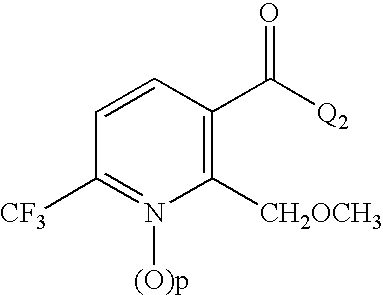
C1=CC(C([Q2])=O)=C([CH2OCH3])N([(O)p])=C1[CF3]
